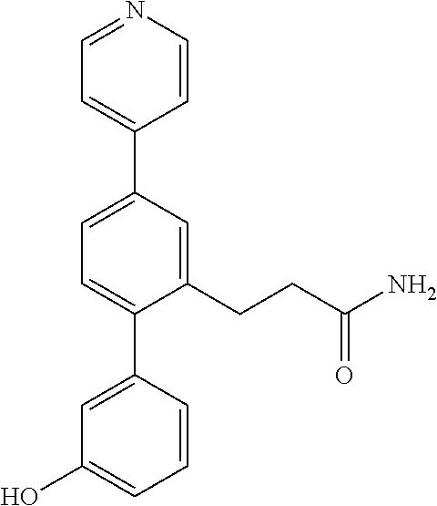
C1=NC=CC(C2=CC=C(C3=CC(O)=CC=C3)C(CCC(N)=O)=C2)=C1
